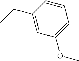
C1=C(CC)C=CC=C1OC
